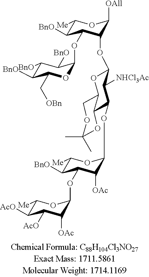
C1([BnO])C(OC2OC(C[OBn])C([BnO])C([BnO])C2[BnO])C(OC2C([NHCl3Ac])C(OC3OC([Me])C([BnO])C(OC4OC([Me])C([AcO])C([AcO])C4[OAc])C3[OAc])C3C(O2)COC(C)(C)O3)C([OAll])OC1[Me]
